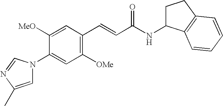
C1([OMe])=C(C=CC(NC2CCC3=C2C=CC=C3)=O)C=C([OMe])C(N2C=C(C)N=C2)=C1
